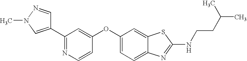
N1=C(C2=CN(C)N=C2)C=C(OC2=CC=C3C(=C2)SC(NCCC(C)C)=N3)C=C1
